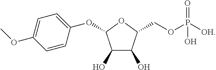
P(OCC1C(O)C(O)C(OC2=CC=C(OC)C=C2)O1)(=O)(O)[OH]
